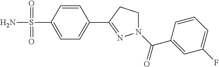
C1=CC(S(=O)(N)=O)=CC=C1C1=NN(C(=O)C2=CC(F)=CC=C2)CC1
